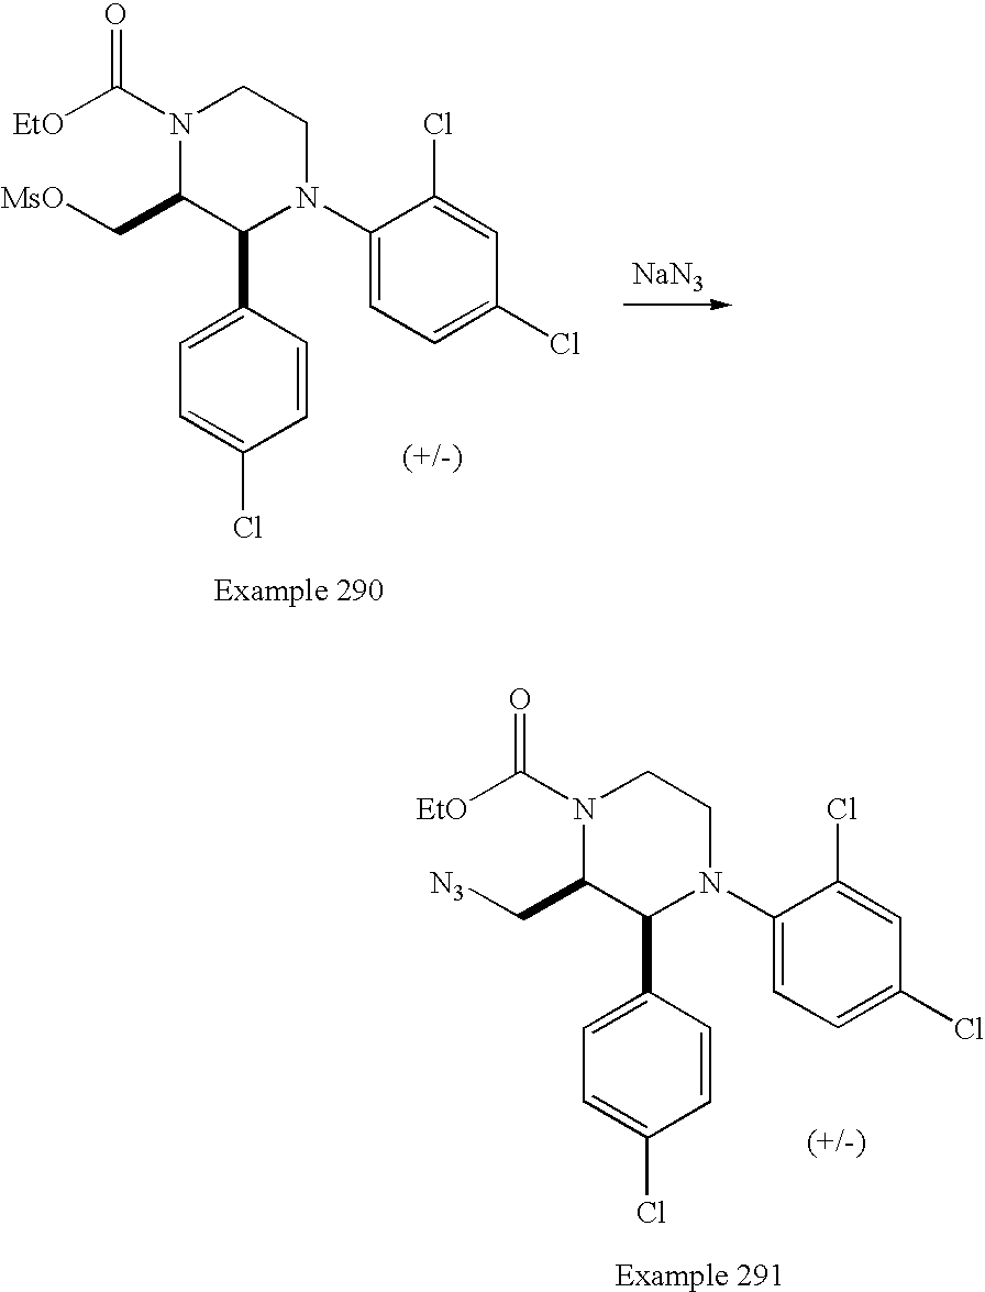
C1(N2CCN(C([EtO])=O)C(C[MsO])C2C2=CC=C(Cl)C=C2)=CC=C(Cl)C=C1Cl.[NaN3].C1(N2CCN(C([EtO])=O)C(C[N3])C2C2=CC=C(Cl)C=C2)=CC=C(Cl)C=C1Cl
